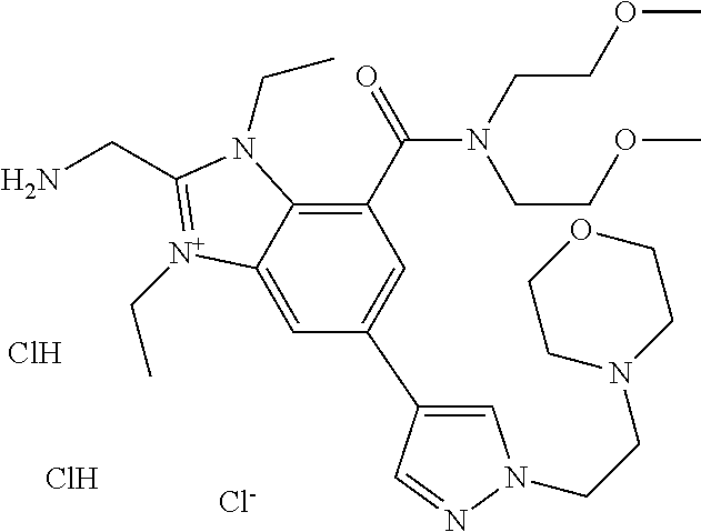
C1=C2C(=C(C(N(CCOC)CCOC)=O)C=C1C1=CN(CCN3CCOCC3)N=C1)N(CC)C(CN)=[N+]2CC.Cl.Cl.[Cl-]
